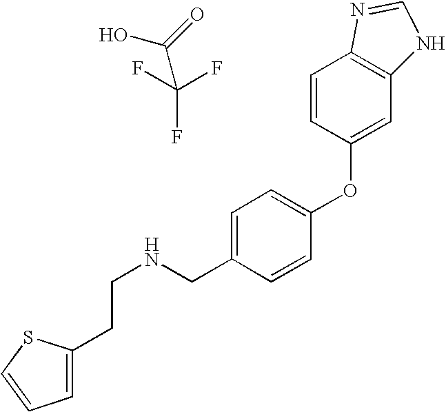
OC(=O)C(F)(F)F.C(CNCC1=CC=C(OC2=CC3=C(C=C2)N=CN3)C=C1)C1=CC=CS1
